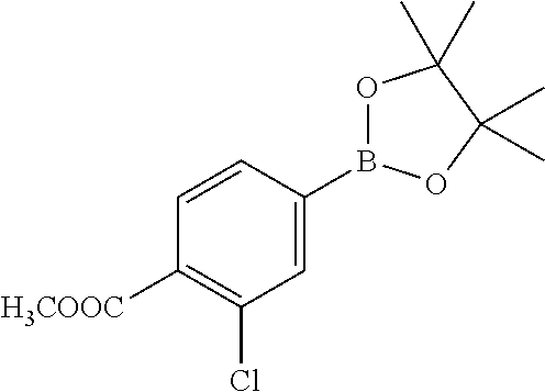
C1=C(B2OC(C)(C)C(C)(C)O2)C=CC([H3COOC])=C1Cl
